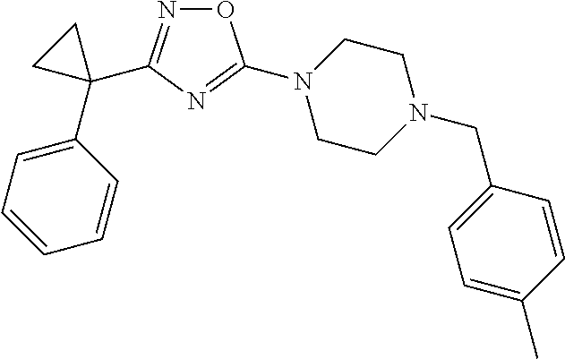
O1N=C(C2(C3=CC=CC=C3)CC2)N=C1N1CCN(CC2=CC=C(C)C=C2)CC1
